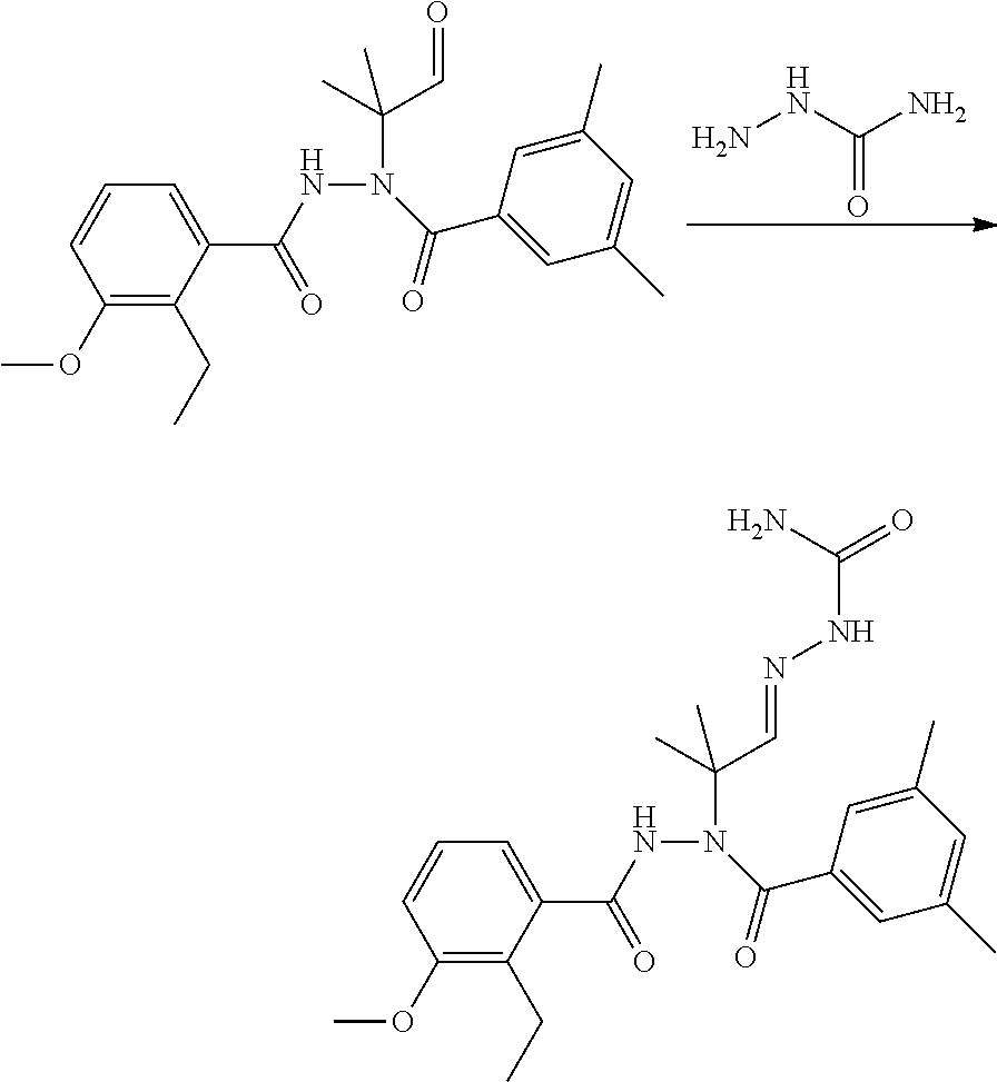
NNC(N)=O.C1(OC)=C(CC)C(C(NN(C(C=O)(C)C)C(C2=CC(C)=CC(C)=C2)=O)=O)=CC=C1.C1(OC)=C(CC)C(C(NN(C(C=NNC(=O)N)(C)C)C(C2=CC(C)=CC(C)=C2)=O)=O)=CC=C1
